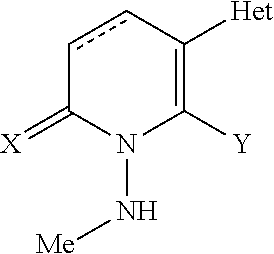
c1cC([Het])=C([Y])N(N[Me])C1=[X]
